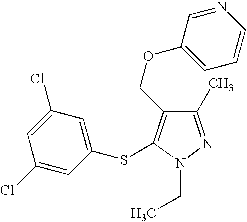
C1(C)=NN(CC)C(SC2=CC(Cl)=CC(Cl)=C2)=C1COC1=CC=CN=C1
